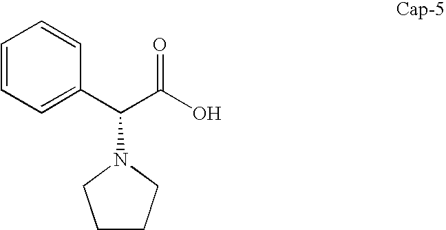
C1=CC=C(C(C(O)=O)N2CCCC2)C=C1
